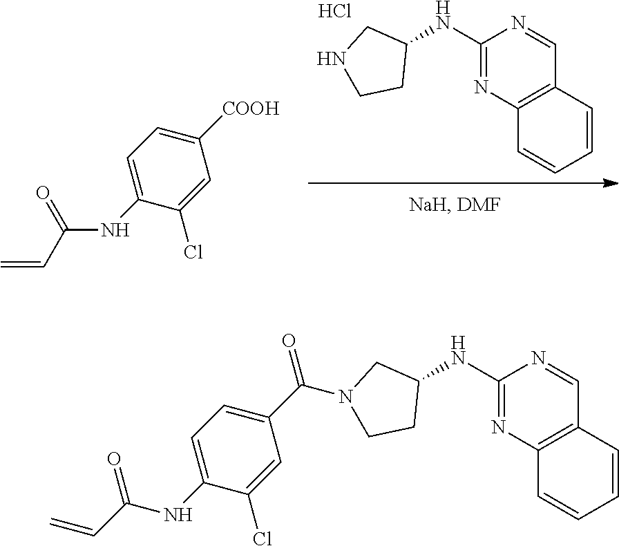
C1(NC2CNCC2)=NC2=C(C=N1)C=CC=C2.Cl.C1([COOH])=CC=C(NC(C=C)=O)C(Cl)=C1.C1(NC2CN(C(C3=CC=C(NC(C=C)=O)C(Cl)=C3)=O)CC2)=NC2=C(C=N1)C=CC=C2
